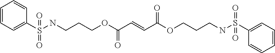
S(NCCCOC(C=CC(OCCCNS(=O)(=O)C1=CC=CC=C1)=O)=O)(=O)(=O)C1=CC=CC=C1
